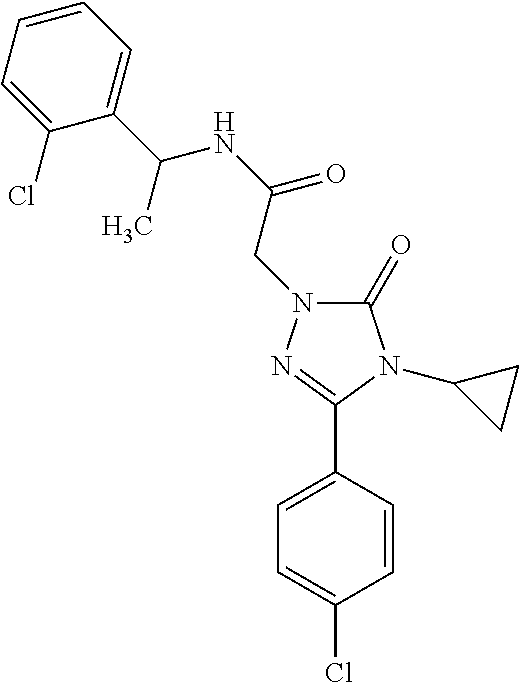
C1(=O)N(CC(NC(C2=CC=CC=C2Cl)C)=O)N=C(C2=CC=C(Cl)C=C2)N1C1CC1
